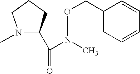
N1(C)C(C(=O)N(C)OCC2=CC=CC=C2)CCC1
